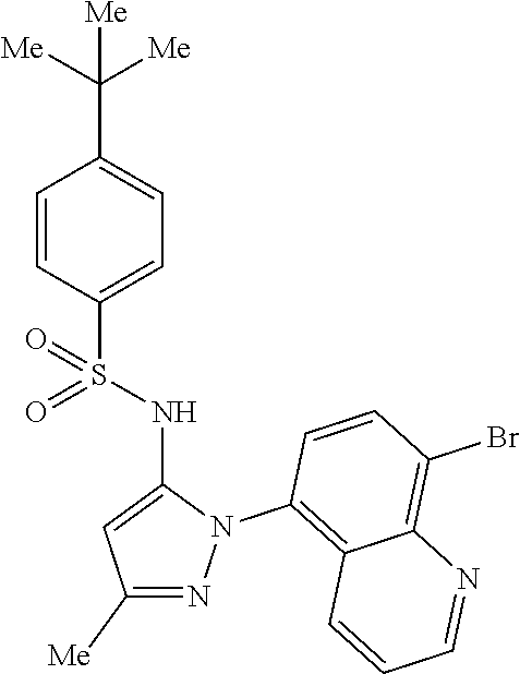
C1=CC(S(NC2=CC([Me])=NN2C2=C3C(=C(Br)C=C2)N=CC=C3)(=O)=O)=CC=C1C([Me])([Me])[Me]
